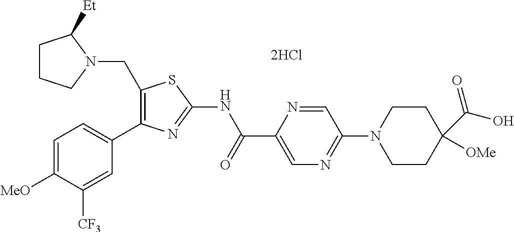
C1(CN2C([Et])CCC2)=C(C2=CC=C([MeO])C([CF3])=C2)N=C(NC(C2=CN=C(N3CCC(C(O)=O)([OMe])CC3)C=N2)=O)S1
